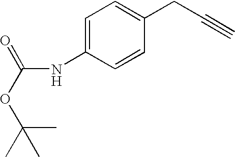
C1=C(NC(OC(C)(C)C)=O)C=CC(CC#C)=C1
